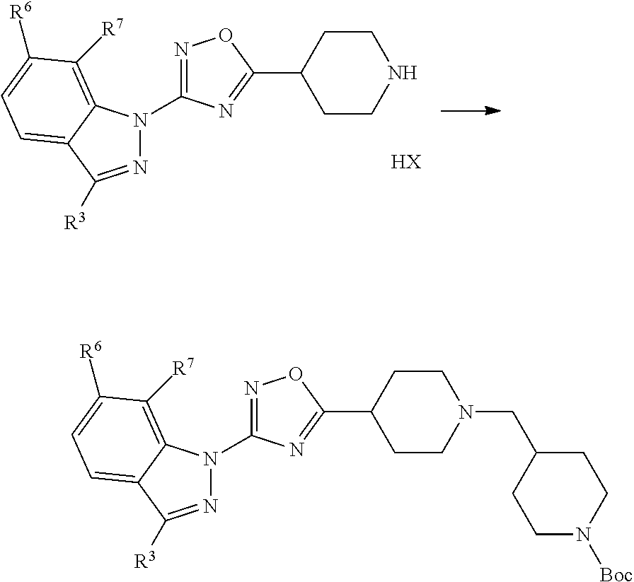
N1=C([R3])C2=CC=C([R6])C([R7])=C2N1C1=NOC(C2CCNCC2)=N1.[HX].N1=C([R3])C2=CC=C([R6])C([R7])=C2N1C1=NOC(C2CCN(CC3CCN([Boc])CC3)CC2)=N1
